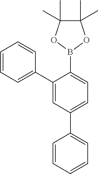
C1=C(B2OC(C)(C)C(C)(C)O2)C(C2=CC=CC=C2)=CC(C2=CC=CC=C2)=C1
